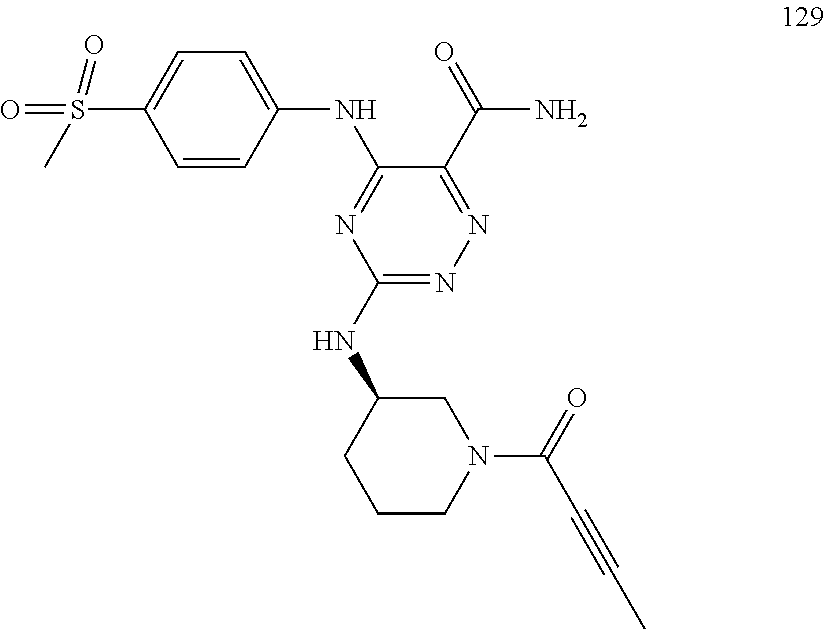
C1=CC(NC2=NC(NC3CCCN(C(=O)C#CC)C3)=NN=C2C(=O)N)=CC=C1S(=O)(=O)C
